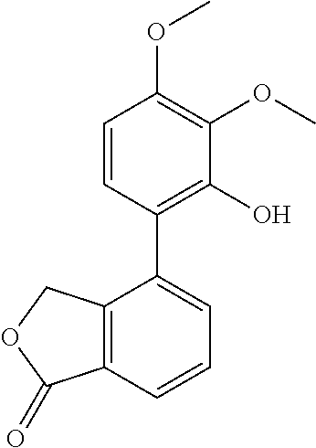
C1=CC(C2=CC=CC3=C2COC3=O)=C(O)C(OC)=C1OC
